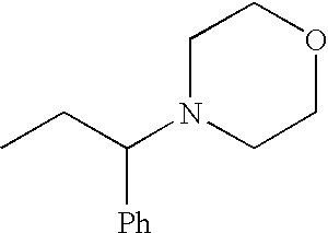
CCC(N1CCOCC1)[Ph]
